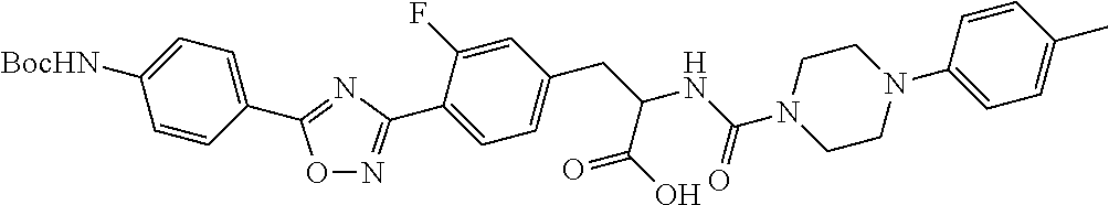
C1(C2=NC(C3=CC=C(CC(NC(N4CCN(C5=CC=C(C)C=C5)CC4)=O)C(O)=O)C=C3F)=NO2)=CC=C([BocHN])C=C1
